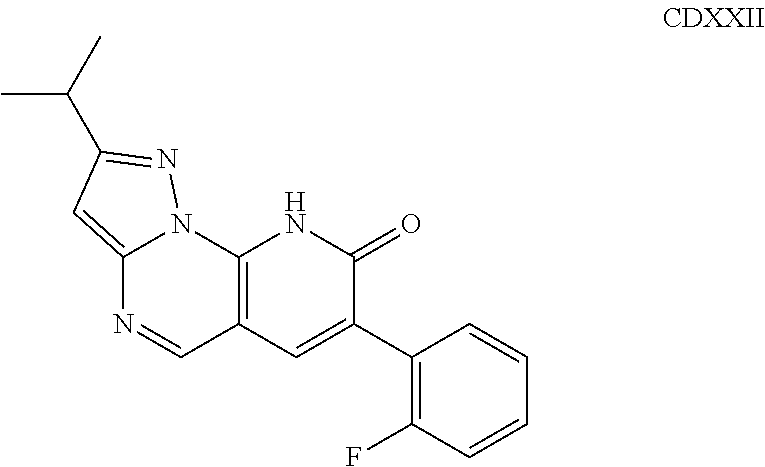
C12=C(C=C(C3=C(F)C=CC=C3)C(=O)N1)C=NC1=CC(C(C)C)=NN21
